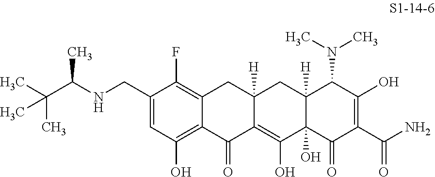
C1=C(CNC(C(C)(C)C)C)C(F)=C2C(=C1O)C(=O)C1=C(O)C3(O)C([H])(CC1([H])C2)C(N(C)C)C(O)=C(C(N)=O)C3=O
